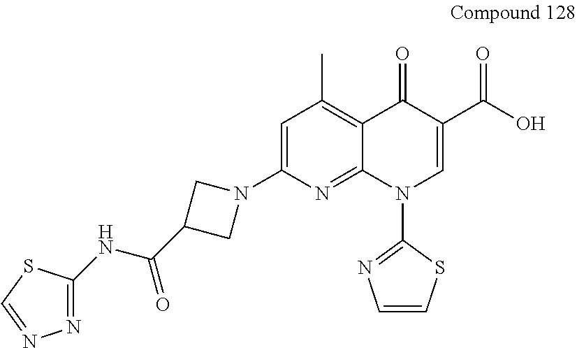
C1=C(N2CC(C(NC3=NN=CS3)=O)C2)N=C2C(=C1C)C(=O)C(C(O)=O)=CN2C1=NC=CS1
